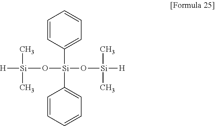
O([Si](O[Si]([H])(C)C)(C1=CC=CC=C1)C1=CC=CC=C1)[Si]([H])(C)C
